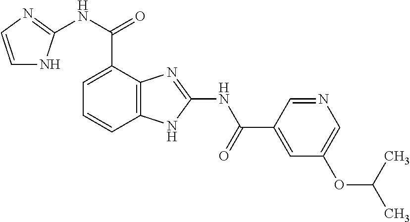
C12=C(C=CC=C1C(NC1=NC=CN1)=O)NC(NC(=O)C1=CC(OC(C)C)=CN=C1)=N2
